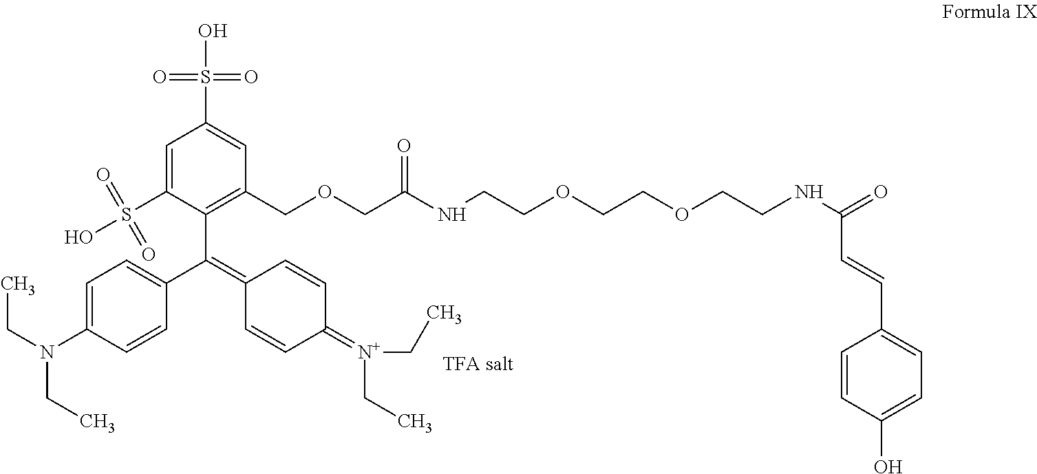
C(C1=C(COCC(NCCOCCOCCNC(=O)C=CC2=CC=C(O)C=C2)=O)C=C(S(O)(=O)=O)C=C1S(O)(=O)=O)(=C1C=CC(=[N+](CC)CC)C=C1)C1=CC=C(N(CC)CC)C=C1
